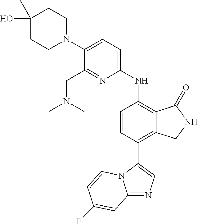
C1(N2CCC(O)(C)CC2)=CC=C(NC2=C3C(=C(C4=CN=C5N4C=CC(F)=C5)C=C2)CNC3=O)N=C1CN(C)C
